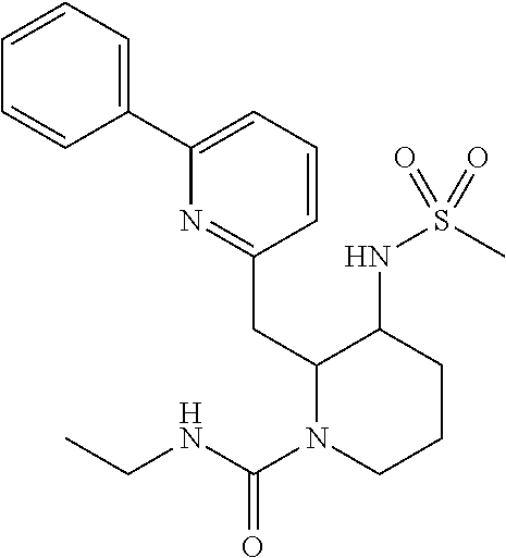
N1=C(CC2N(C(NCC)=O)CCCC2NS(C)(=O)=O)C=CC=C1C1=CC=CC=C1
